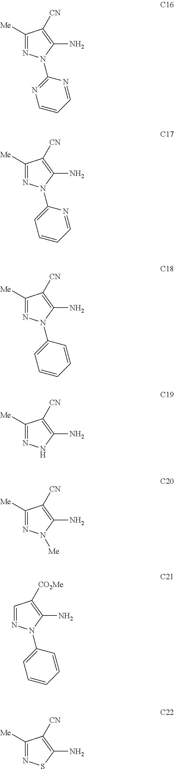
C1([Me])=NN(C2=NC=CC=N2)C(N)=C1[CN].C1([Me])=NN(C2=CC=CC=N2)C(N)=C1[CN].C1([Me])=NN(C2=CC=CC=C2)C(N)=C1[CN].C1([Me])=NNC(N)=C1[CN].C1([Me])=NN([Me])C(N)=C1[CN].C1=NN(C2=CC=CC=C2)C(N)=C1[CO2Me].C1([Me])=NSC(N)=C1[CN]
